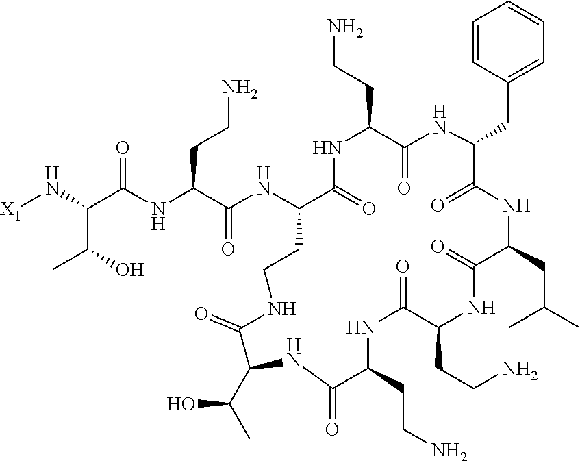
[X1]NC(C(NC(C(NC1C(=O)NC(CCN)C(=O)NC(CC2=CC=CC=C2)C(=O)NC(CC(C)C)C(=O)NC(CCN)C(=O)NC(CCN)C(=O)NC(C(C)O)C(=O)NCC1)=O)CCN)=O)C(O)C
